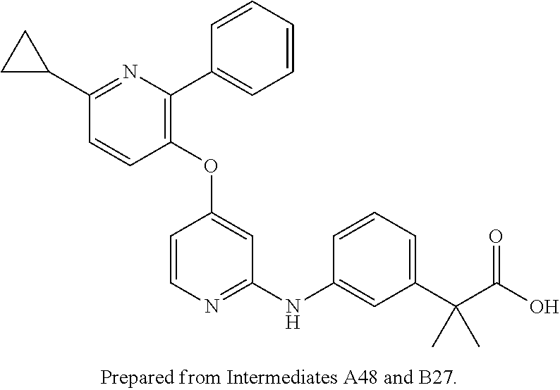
C1(OC2=CC(NC3=CC(C(C(O)=O)(C)C)=CC=C3)=NC=C2)=C(C2=CC=CC=C2)N=C(C2CC2)C=C1
